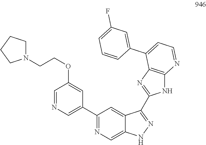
C1(C2=CN=CC(OCCN3CCCC3)=C2)=NC=C2C(=C1)C(C1=NC3=C(N1)N=CC=C3C1=CC(F)=CC=C1)=NN2
